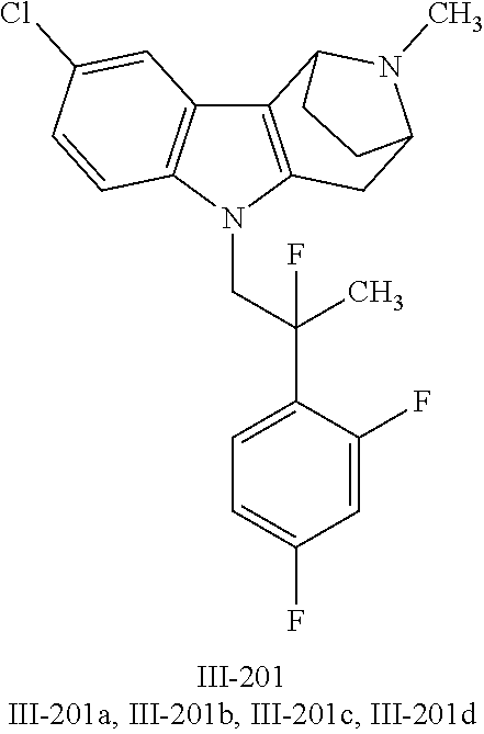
N1(CC(C2=CC=C(F)C=C2F)(C)F)C2=C(C3=C1C=CC(Cl)=C3)C1N(C)C(C2)CC1
